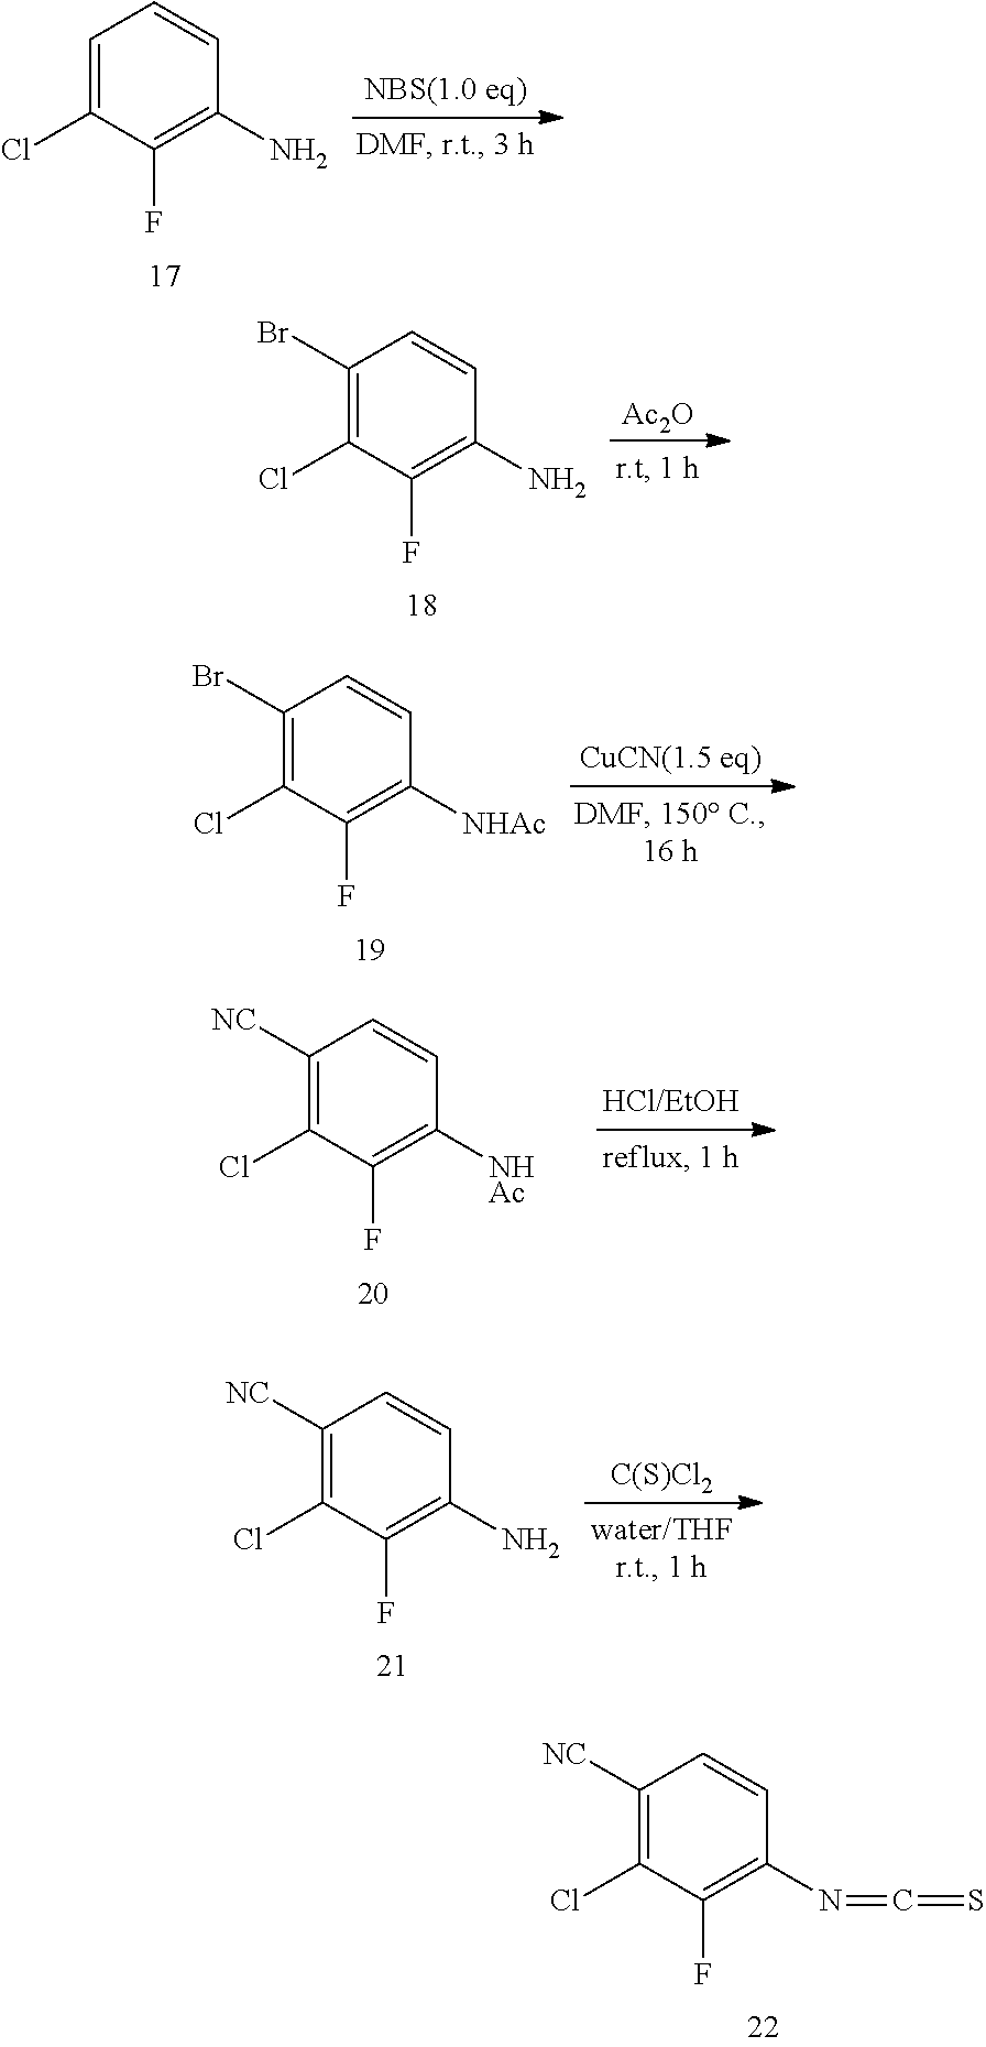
C1=C(Cl)C(F)=C(N)C=C1.C1(Br)=C(Cl)C(F)=C(N)C=C1.[Ac2O].C1(Br)=C(Cl)C(F)=C([NHAc])C=C1.C1([NC])=C(Cl)C(F)=C([NHAc])C=C1.[C(S)Cl2].C1([NC])=C(Cl)C(F)=C(N)C=C1.C1([NC])=C(Cl)C(F)=C(N=C=S)C=C1
